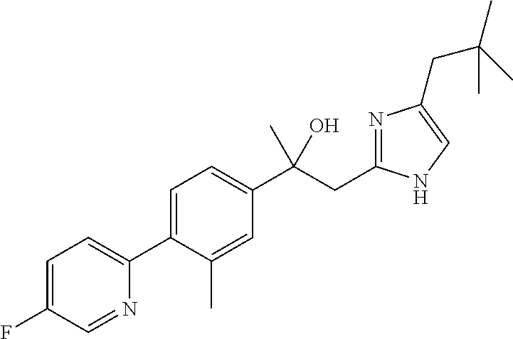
C1=C(C2=CC=C(F)C=N2)C(C)=CC(C(CC2=NC(CC(C)(C)C)=CN2)(O)C)=C1
